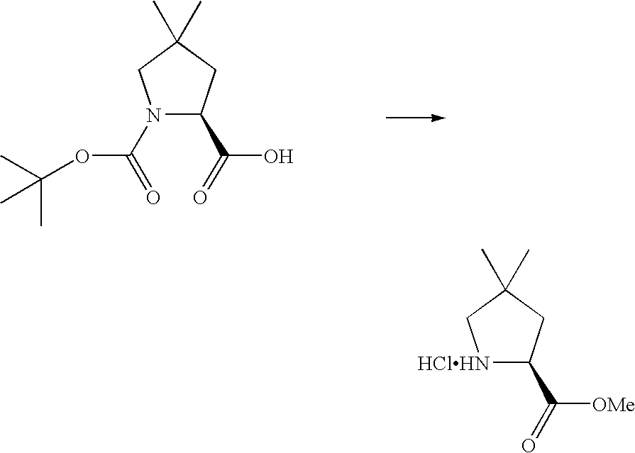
N1(C(=O)OC(C)(C)C)C(C(O)=O)CC(C)(C)C1.[HClHN]1C(C([OMe])=O)CC(C)(C)C1
